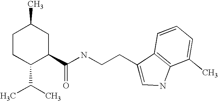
C1CC(C(C)C)C(C(NCCC2=CNC3=C2C=CC=C3C)=O)CC1C
